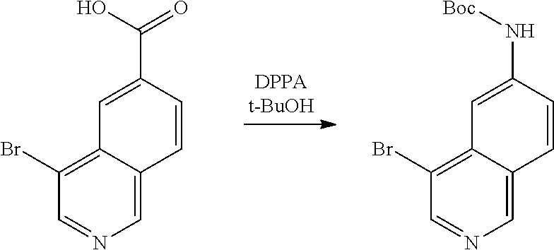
C1=C2C(=C(Br)C=N1)C=C(C(O)=O)C=C2.C1=C2C(=C(Br)C=N1)C=C(N[Boc])C=C2
